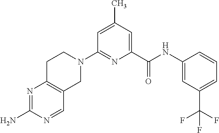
C1=C(C)C=C(C(NC2=CC(C(F)(F)F)=CC=C2)=O)N=C1N1CCC2=C(C1)C=NC(N)=N2
